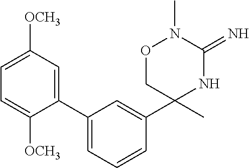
C1(C2=CC([OCH3])=CC=C2[OCH3])=CC=CC(C2(C)NC(=N)N(C)OC2)=C1
